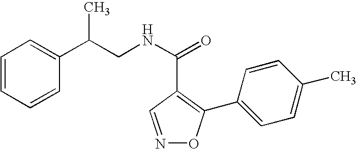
C1=CC=CC(C(CNC(=O)C2=C(C3=CC=C(C)C=C3)ON=C2)C)=C1
